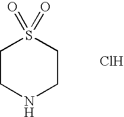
C1CNCCS1(=O)=O.Cl
